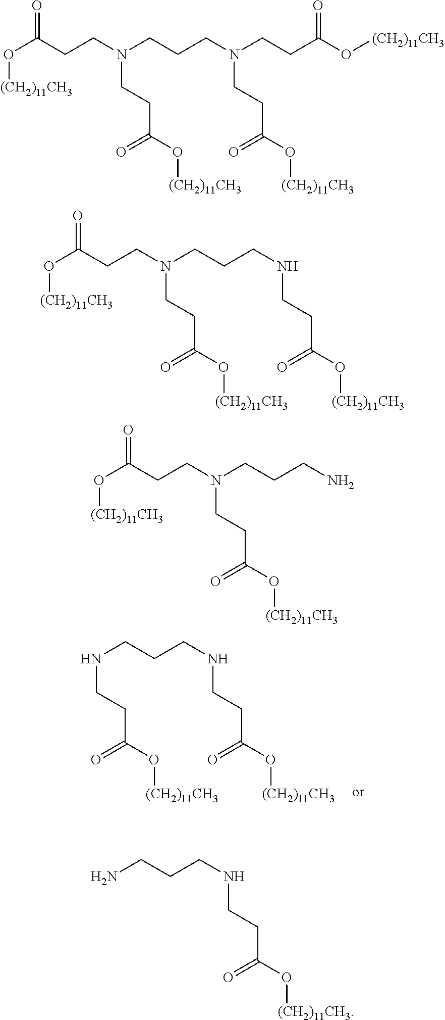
N(CCCNCCC(O[(CH2)11CH3])=O)CCC(O[(CH2)11CH3])=O.O(C(CCN(CCCN(CCC(O[(CH2)11CH3])=O)CCC(O[(CH2)11CH3])=O)CCC(O[(CH2)11CH3])=O)=O)[(CH2)11CH3].O(C(CCN(CCCNCCC(O[(CH2)11CH3])=O)CCC(O[(CH2)11CH3])=O)=O)[(CH2)11CH3].O(C(CCN(CCCN)CCC(O[(CH2)11CH3])=O)=O)[(CH2)11CH3].NCCCNCCC(O[(CH2)11CH3])=O
